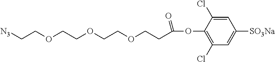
C1=C(Cl)C(OC(CCOCCOCCOCC[N3])=O)=C(Cl)C=C1[SO3Na]
